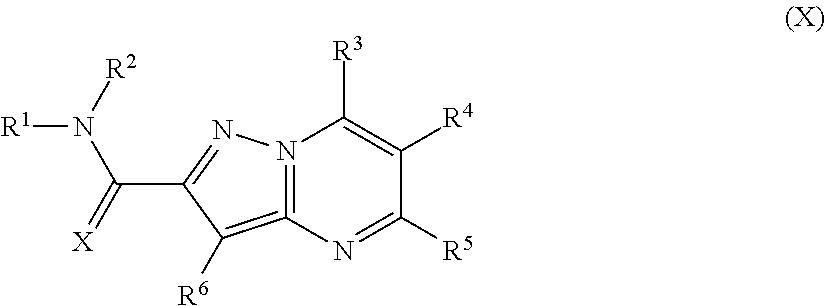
C1([R3])=C([R4])C([R5])=NC2=N1N=C(C(N([R1])[R2])=[X])C=2[R6]
